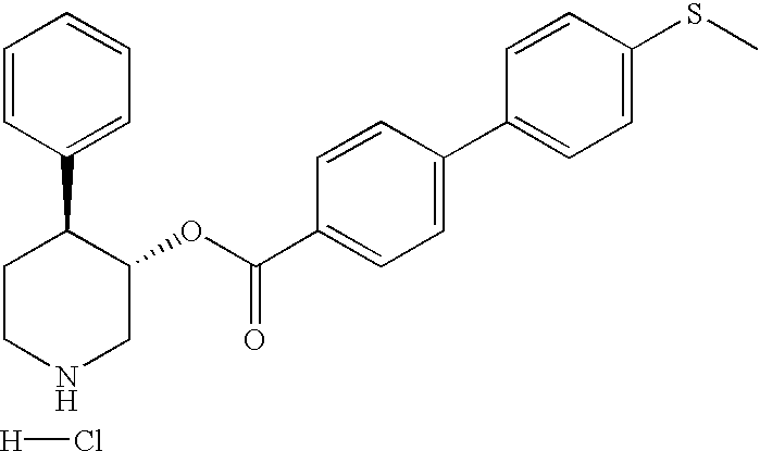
[H]Cl.C1CC(C2=CC=CC=C2)C(OC(C2=CC=C(C3=CC=C(SC)C=C3)C=C2)=O)CN1
